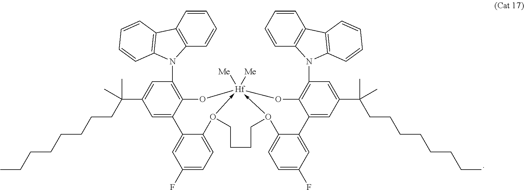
C(CCCCCCC(C1=CC(N2C3=C(C=CC=C3)C3=C2C=CC=C3)=C2C(=C1)C1=CC(F)=CC=C1O1->[Hf]3([Me])([Me])(-O(CCCC1)C1=CC=C(F)C=C1C1=CC(C(CCCCCCCC)(C)C)=CC(N4C5=C(C=CC=C5)C5=C4C=CC=C5)=C1O3)O2)(C)C)C
